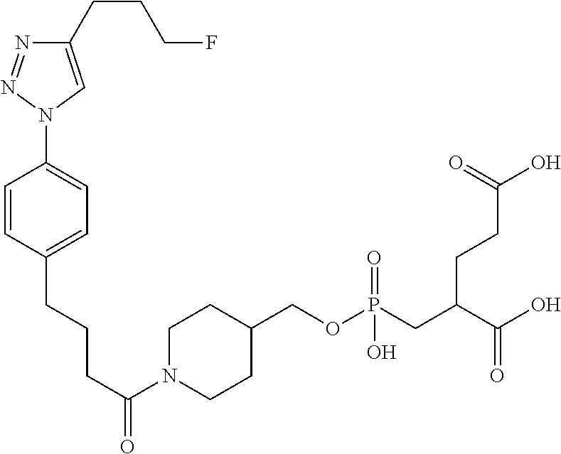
N1=NN(C2=CC=C(CCCC(=O)N3CCC(COP(CC(C(O)=O)CCC(O)=O)(=O)O)CC3)C=C2)C=C1CCCF
